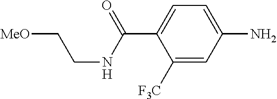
C1([F3C])=CC(N)=CC=C1C(=O)NCC[MeO]
